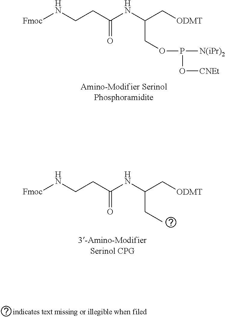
C(C(NC(C[ODMT])COP(O[CNEt])[N(iPr)2])=O)CN[Fmoc].C(C(NC(C[ODMT])CC)=O)CN[Fmoc]
